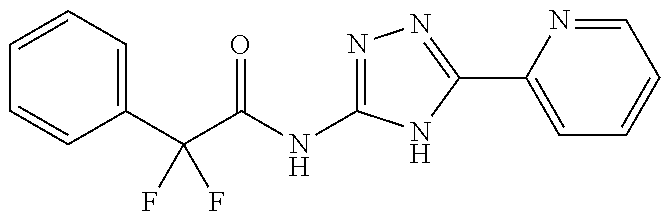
C1(C(C(NC2=NN=C(C3=CC=CC=N3)N2)=O)(F)F)=CC=CC=C1
